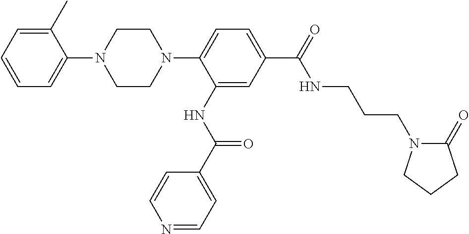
C1=CC=C(C)C(N2CCN(C3=CC=C(C(=O)NCCCN4C(=O)CCC4)C=C3NC(C3=CC=NC=C3)=O)CC2)=C1
